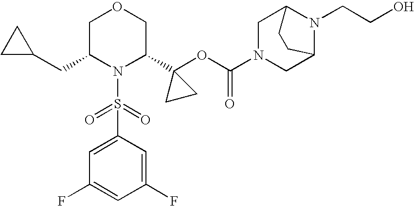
N1(S(=O)(=O)C2=CC(F)=CC(F)=C2)C(C2(OC(N3CC4N(CCO)C(C3)CC4)=O)CC2)COCC1CC1CC1
